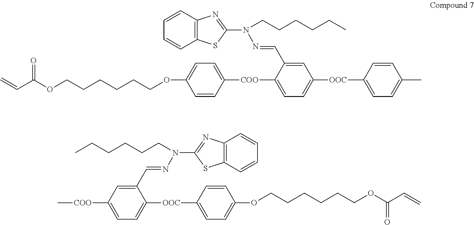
C1([OOC]C2=CC=C(OCCCCCCOC(C=C)=O)C=C2)=CC=C([COO]C)C=C1C=NN(C1=NC2=C(S1)C=CC=C2)CCCCCC.C=CC(OCCCCCCOC1=CC=C([COO]C2=CC=C([OOC]C3=CC=C(C)C=C3)C=C2C=NN(C2=NC3=C(S2)C=CC=C3)CCCCCC)C=C1)=O
